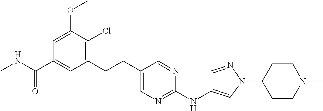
C1(CCC2=CN=C(NC3=CN(C4CCN(C)CC4)N=C3)N=C2)=C(Cl)C(OC)=CC(C(NC)=O)=C1
